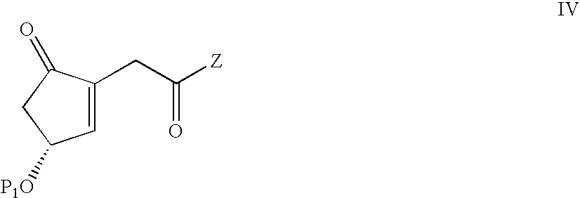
C1=C(CC(=O)[Z])C(=O)CC1[P1O]
